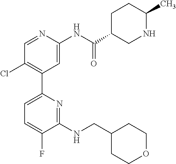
C1=NC(NC(C2CNC(C)CC2)=O)=CC(C2=CC=C(F)C(NCC3CCOCC3)=N2)=C1Cl
